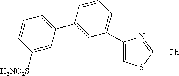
C1([H2NO2S])=CC(C2=CC(C3=CSC([Ph])=N3)=CC=C2)=CC=C1
